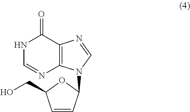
C1=CC(N2C3=C(C(=O)NC=N3)N=C2)OC1CO
